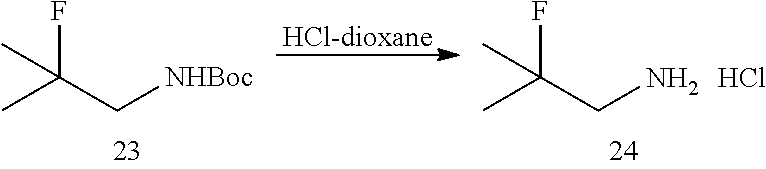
CC(C[NHBoc])(F)C.[HCl-dioxane].CC(CN)(F)C.Cl
